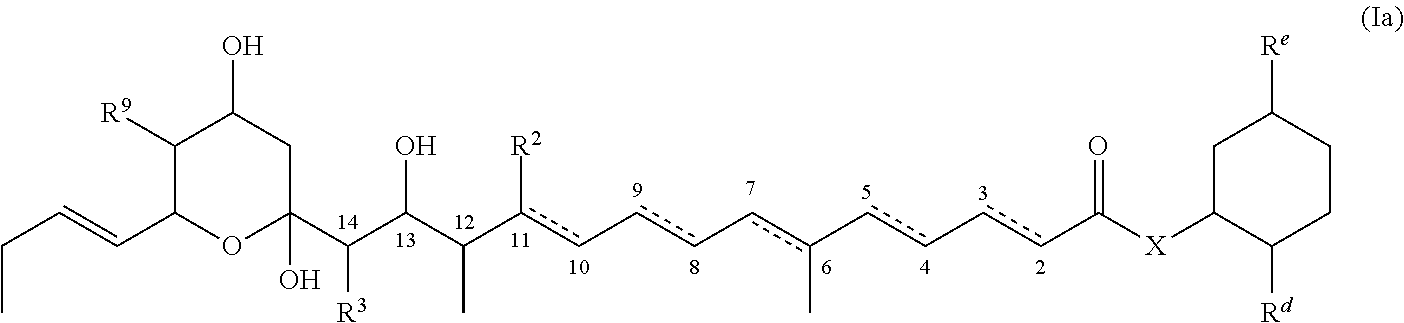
C1(C(C(C(c(c-cc-cc(-cc-ccC([X]C2CC([Re])CCC2[Rd])=O)C)[R2])C)O)[R3])(O)CC(O)C([R9])C(C=CCC)O1
